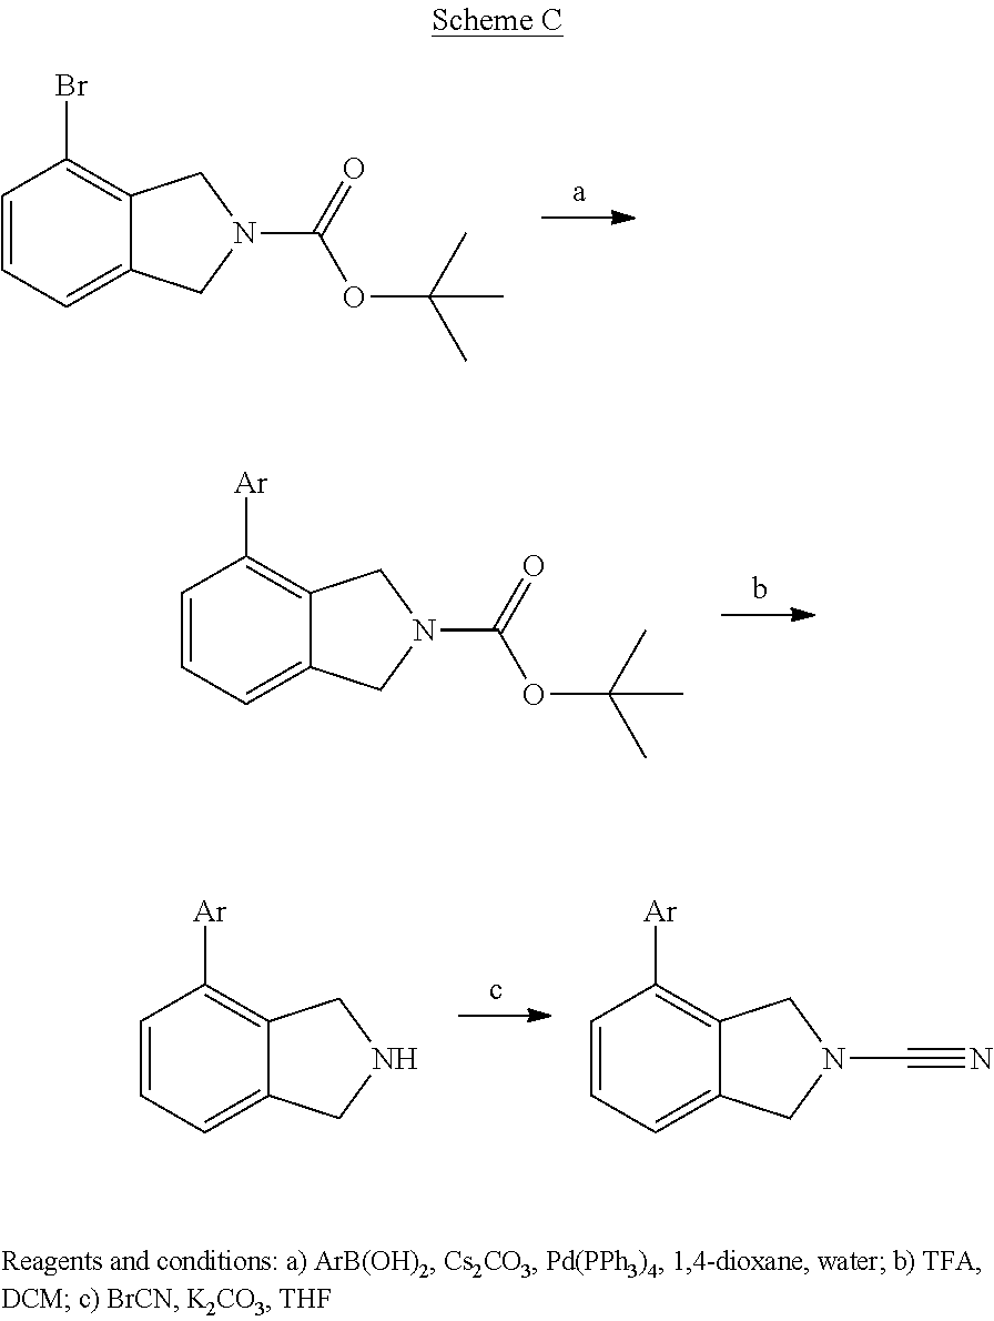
C1=CC=C2C(=C1Br)CN(C(=O)OC(C)(C)C)C2.C1=CC=C2C(=C1[Ar])CN(C(=O)OC(C)(C)C)C2.C1=CC=C2C(=C1[Ar])CNC2.C1=CC=C2C(=C1[Ar])CN(C#N)C2
